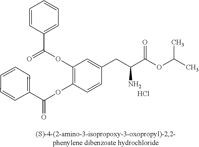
C1=C(C(OC2=C(OC(=O)C3=CC=CC=C3)C=C(CC(N)C(OC(C)C)=O)C=C2)=O)C=CC=C1.Cl
